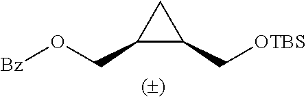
C1(CO[Bz])C(C[OTBS])C1
